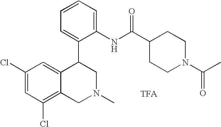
C1(Cl)=CC(Cl)=C2C(=C1)C(C1=CC=CC=C1NC(=O)C1CCN(C(C)=O)CC1)CN(C)C2
